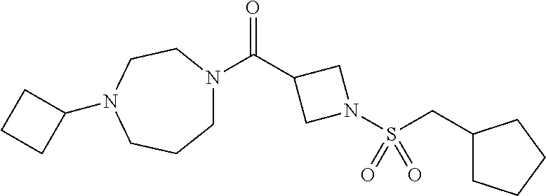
C1N(C(C2CN(S(CC3CCCC3)(=O)=O)C2)=O)CCN(C2CCC2)CC1
